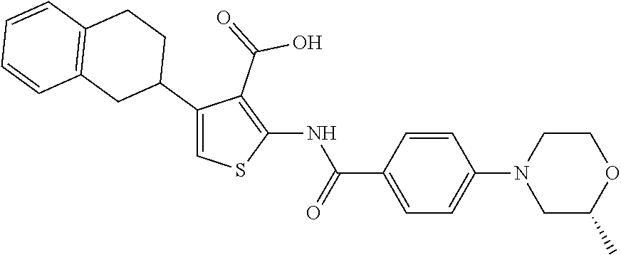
C1(C2CCC3=C(C2)C=CC=C3)=CSC(NC(C2=CC=C(N3CC(C)OCC3)C=C2)=O)=C1C(=O)O
